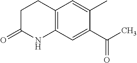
C12=C(C=C(C(C)=O)C(C)=C1)NC(=O)CC2
